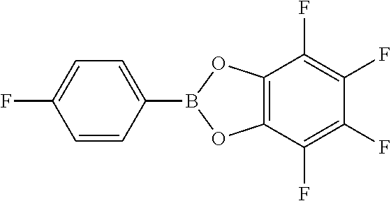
C1=CC(B2OC3=C(O2)C(F)=C(F)C(F)=C3F)=CC=C1F
